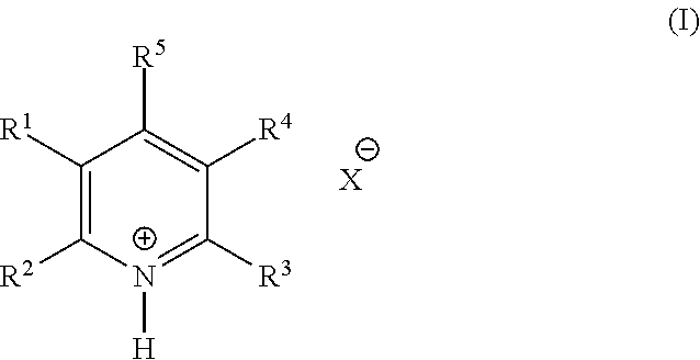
C1([R1])=C([R2])[N+]([H])=C([R3])C([R4])=C1[R5].[X]
